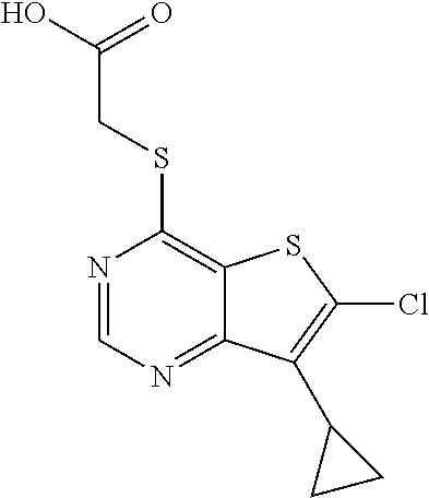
N1=CN=C2C(=C1SCC(O)=O)SC(Cl)=C2C1CC1
